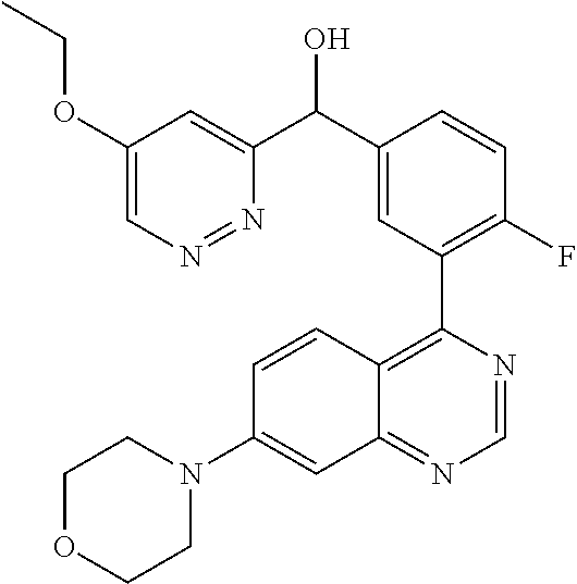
C1(OCC)=CN=NC(C(C2=CC(C3=C4C(=NC=N3)C=C(N3CCOCC3)C=C4)=C(F)C=C2)O)=C1
